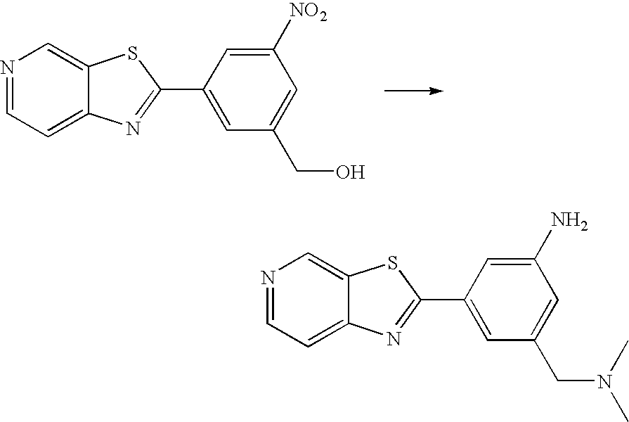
N1=CC=C2C(=C1)SC(C1=CC(CO)=CC([NO2])=C1)=N2.N1=CC=C2C(=C1)SC(C1=CC(CN(C)C)=CC(N)=C1)=N2
